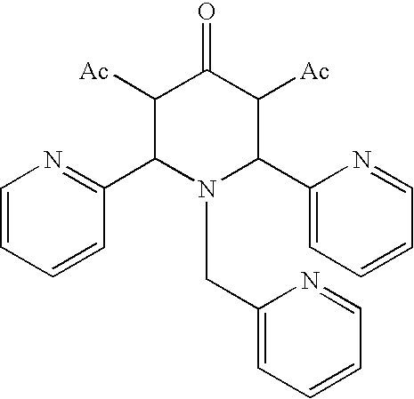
C1([Ac])C(C2=NC=CC=C2)N(CC2=CC=CC=N2)C(C2=CC=CC=N2)C([Ac])C1=O
